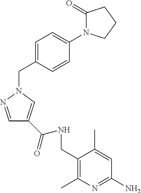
C1=C(CN2N=CC(C(=O)NCC3=C(C)N=C(N)C=C3C)=C2)C=CC(N2C(=O)CCC2)=C1
